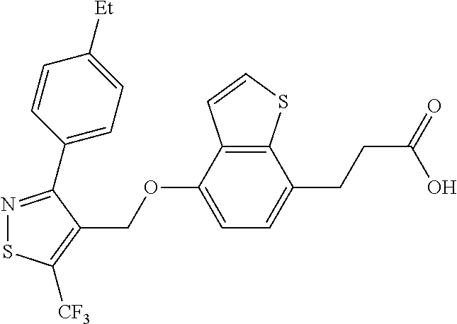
N1=C(C2=CC=C([Et])C=C2)C(COC2=CC=C(CCC(=O)O)C3=C2C=CS3)=C([CF3])S1
